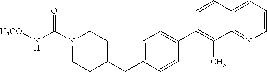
C1=C(C2=C(C)C3=NC=CC=C3C=C2)C=CC(CC2CCN(C(N[H3CO])=O)CC2)=C1
